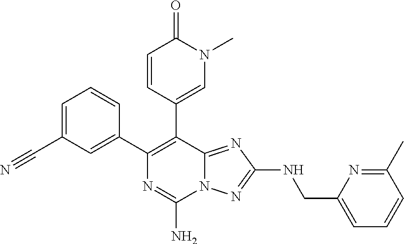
C1(C2=C(C3=CC(C#N)=CC=C3)N=C(N)N3C2=NC(NCC2=CC=CC(C)=N2)=N3)=CN(C)C(=O)C=C1
